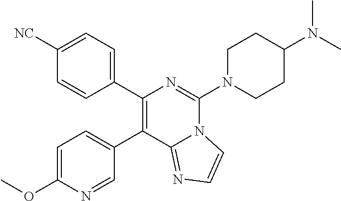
C1=C(OC)N=CC(C2=C(C3=CC=C([NC])C=C3)N=C(N3CCC(N(C)C)CC3)N3C2=NC=C3)=C1
